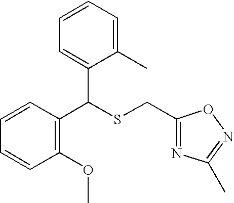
C1(C(SCC2=NC(C)=NO2)C2=CC=CC=C2C)=C(OC)C=CC=C1
